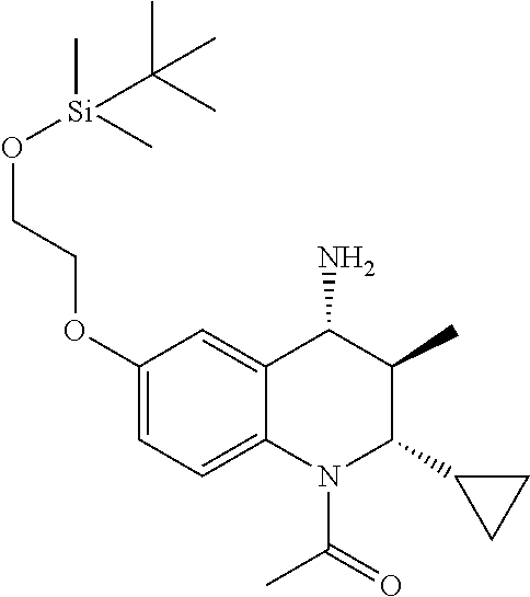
O(C1=CC=C2C(=C1)C(N)C(C)C(C1CC1)N2C(=O)C)CCO[Si](C)(C)C(C)(C)C
